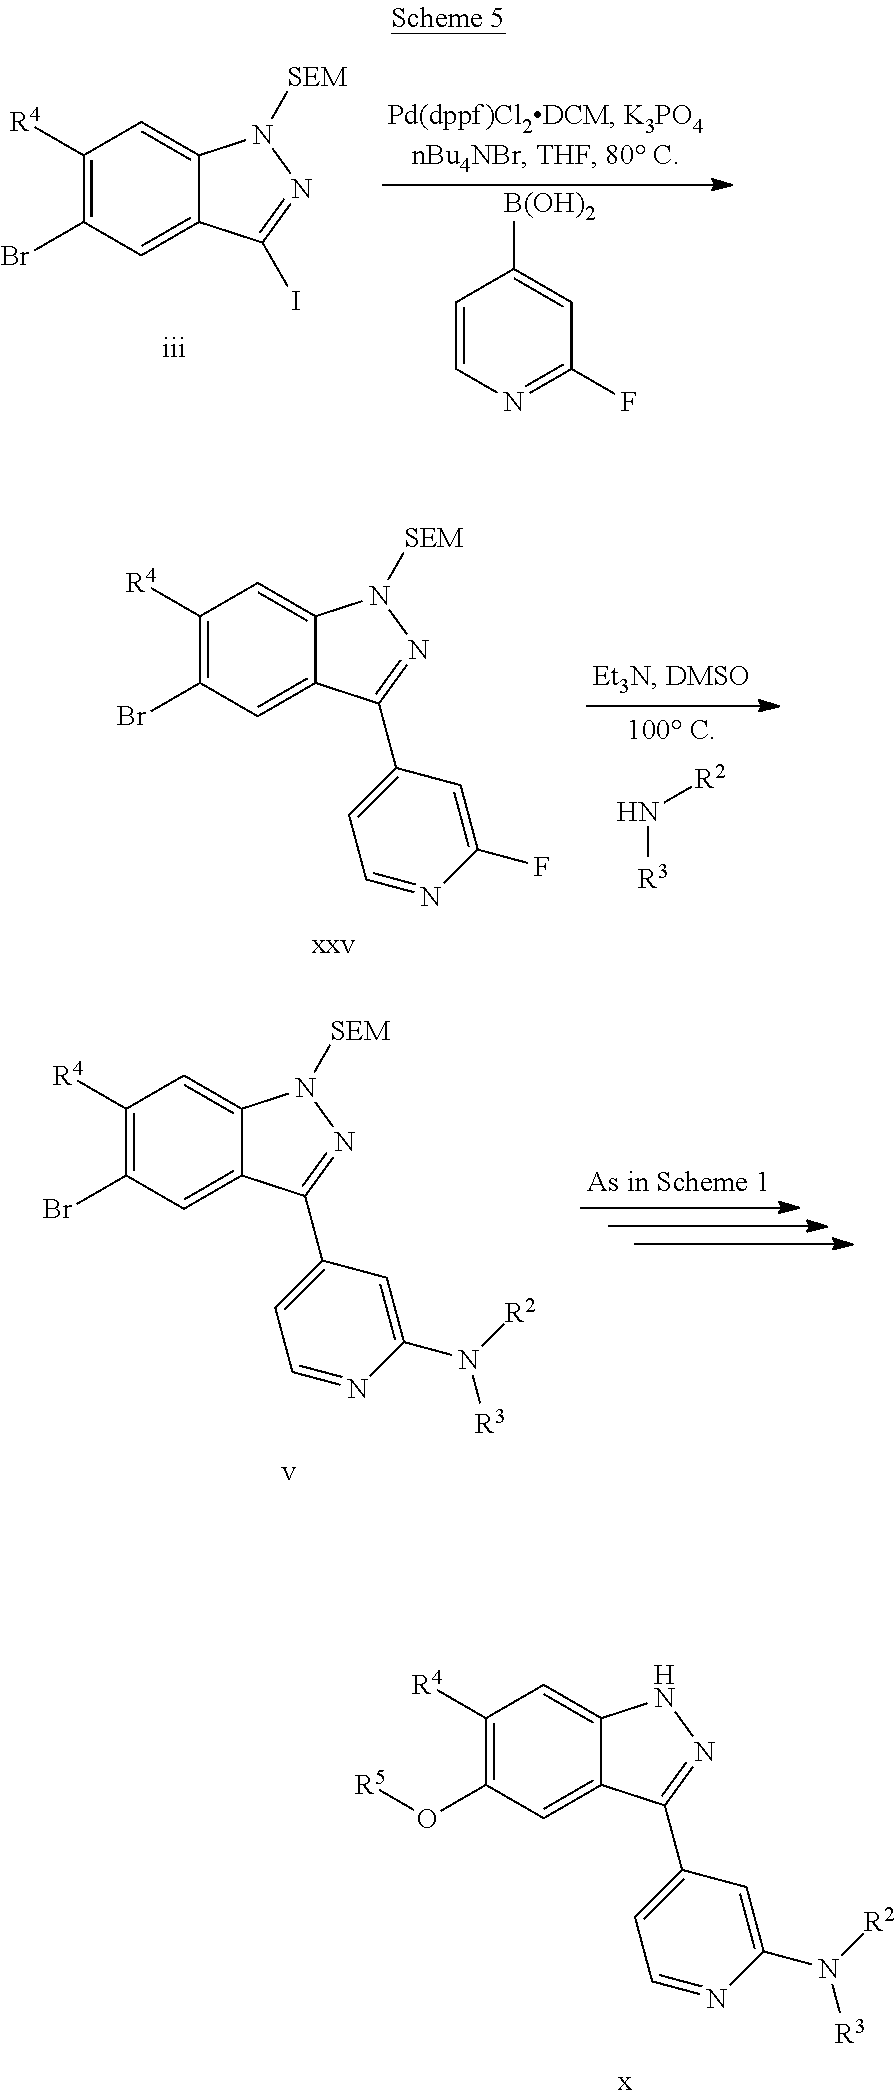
C1=CN=C(F)C=C1[B(OH)2].C1([R4])=C(Br)C=C2C(=C1)N([SEM])N=C2I.N([R3])[R2].C1([R4])=C(Br)C=C2C(=C1)N([SEM])N=C2C1=CC=NC(F)=C1.C1([R4])=C(Br)C=C2C(=C1)N([SEM])N=C2C1=CC=NC(N([R3])[R2])=C1.C1([R4])=C(O[R5])C=C2C(=C1)NN=C2C1=CC=NC(N([R3])[R2])=C1
